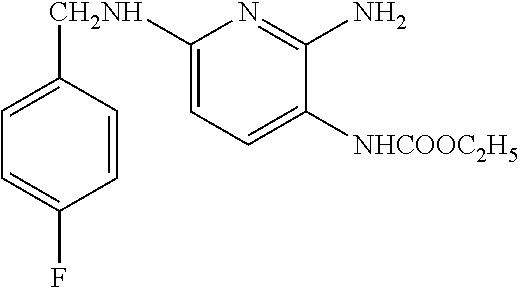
C1=CC(F)=CC=C1[CH2NH]C1=CC=C([NHCOOC2H5])C(N)=N1
